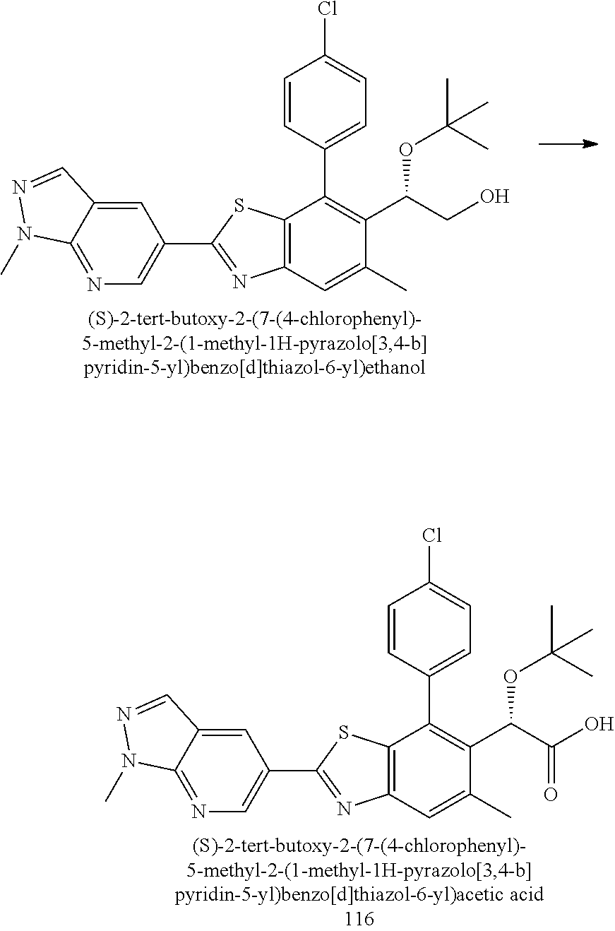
C12=C(C=C(C)C(C(CO)OC(C)(C)C)=C1C1=CC=C(Cl)C=C1)N=C(C1=CN=C3C(=C1)C=NN3C)S2.C12=C(C=C(C)C(C(C(O)=O)OC(C)(C)C)=C1C1=CC=C(Cl)C=C1)N=C(C1=CN=C3C(=C1)C=NN3C)S2
